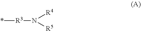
*[R3]N([R4])[R5]
